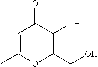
C1=C(C)OC(CO)=C(O)C1=O
